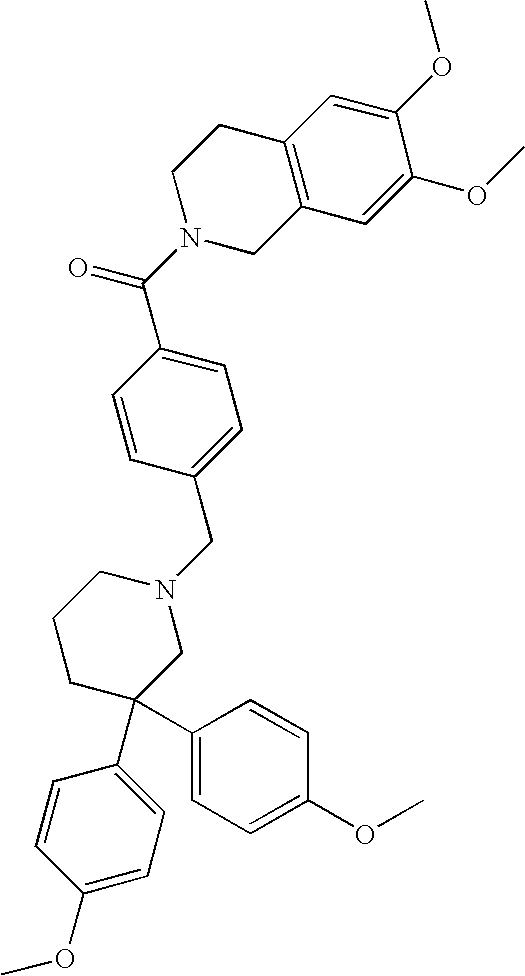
C1=C(C(N2CC3=C(CC2)C=C(OC)C(OC)=C3)=O)C=CC(CN2CCCC(C3=CC=C(OC)C=C3)(C3=CC=C(OC)C=C3)C2)=C1
